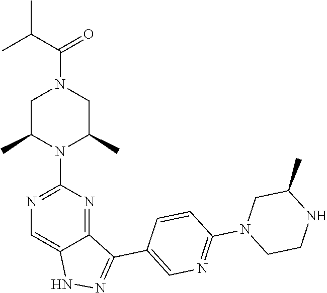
CC1CN(C2=NC=C(C3=NNC4=CN=C(N5C(C)CN(C(C(C)C)=O)CC5C)N=C43)C=C2)CCN1
